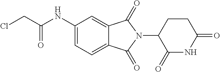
C1(NC(CCl)=O)=CC=C2C(=C1)C(=O)N(C1C(=O)NC(=O)CC1)C2=O
